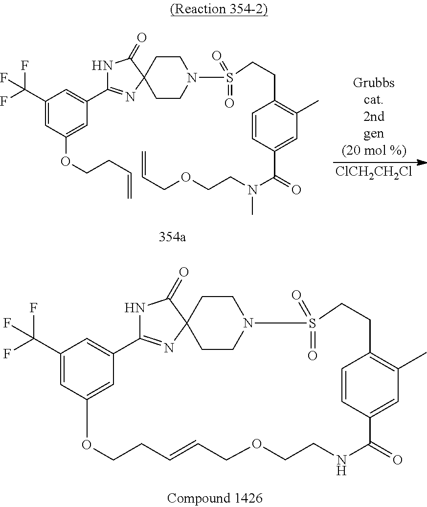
C1(C(F)(F)F)=CC(OCCC=C)=CC(C2=NC3(CCN(S(=O)(=O)CCC4=C(C)C=C(C(N(C)CCOCC=C)=O)C=C4)CC3)C(=O)N2)=C1.[ClCH2CH2Cl].C1(C(F)(F)F)=CC2=CC(=C1)C1=NC3(CCN(CC3)S(=O)(=O)CCC3=C(C)C=C(C=C3)C(=O)NCCOCC=CCCO2)C(=O)N1
